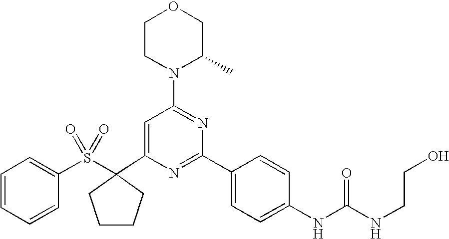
C1(C2(S(C3=CC=CC=C3)(=O)=O)CCCC2)=CC(N2C(C)COCC2)=NC(C2=CC=C(NC(=O)NCCO)C=C2)=N1
